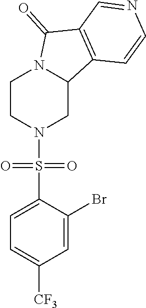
C1CN(S(C2=CC=C([CF3])C=C2Br)(=O)=O)CC2N1C(=O)C1=C2C=CN=C1
